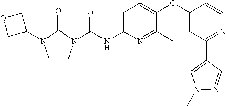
C1CN(C(NC2=CC=C(OC3=CC(C4=CN(C)N=C4)=NC=C3)C(C)=N2)=O)C(=O)N1C1COC1
